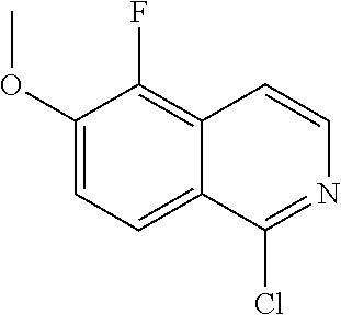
C1(OC)=CC=C2C(=C1F)C=CN=C2Cl
